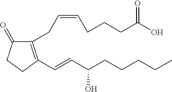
C1(CC=CCCCC(O)=O)=C(C=CC(CCCCC)O)CCC1=O
